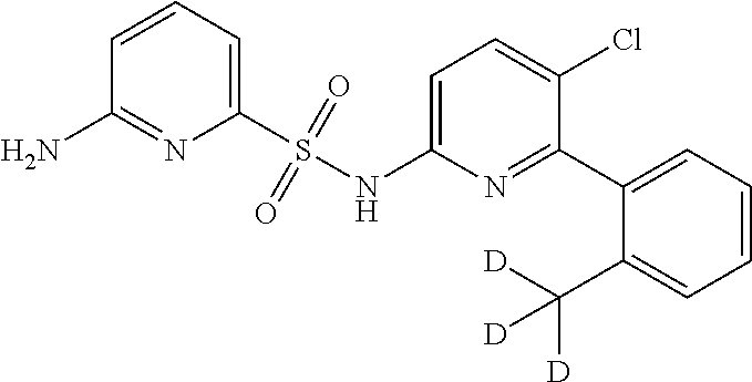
C1=CC=C(S(NC2=CC=C(Cl)C(C3=CC=CC=C3C([D])([D])[D])=N2)(=O)=O)N=C1N
